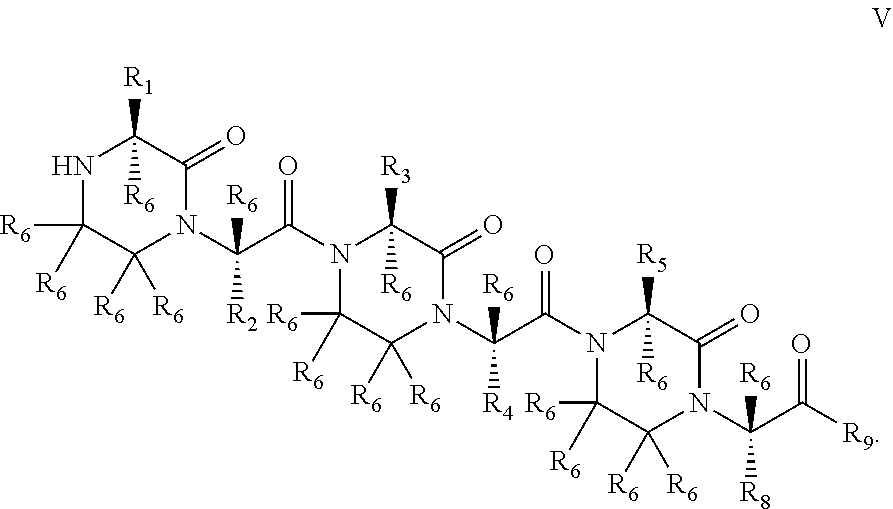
N1C([R6])([R6])C([R6])([R6])N(C(C(N2C([R6])([R6])C([R6])([R6])N(C(C(N3C([R6])([R6])C([R6])([R6])N(C(C([R9])=O)([R6])[R8])C(=O)C3([R6])[R5])=O)([R4])[R6])C(=O)C2([R6])[R3])=O)([R6])[R2])C(=O)C1([R1])[R6]
